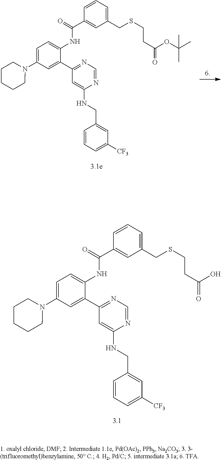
C1(C2=CC(N3CCCCC3)=CC=C2NC(C2=CC(CSCCC(OC(C)(C)C)=O)=CC=C2)=O)=NC=NC(NCC2=CC([CF3])=CC=C2)=C1.C1(C2=CC(N3CCCCC3)=CC=C2NC(C2=CC(CSCCC(O)=O)=CC=C2)=O)=NC=NC(NCC2=CC([CF3])=CC=C2)=C1
